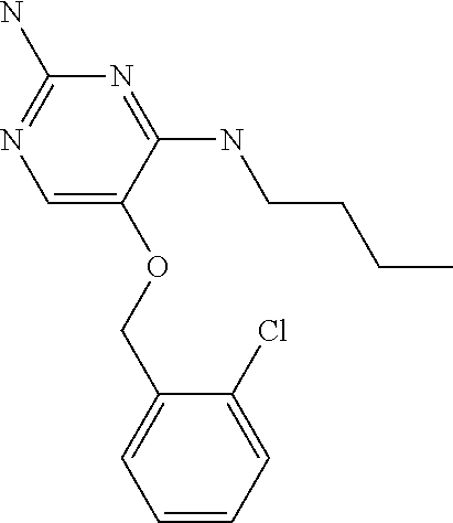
C1=C(OCC2=CC=CC=C2Cl)C(NCCCC)=NC(N)=N1
